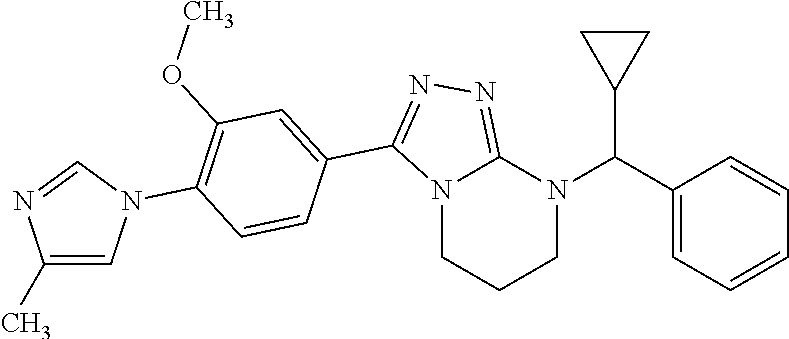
C1N(C(C2=CC=CC=C2)C2CC2)C2=NN=C(C3=CC(OC)=C(N4C=C(C)N=C4)C=C3)N2CC1
